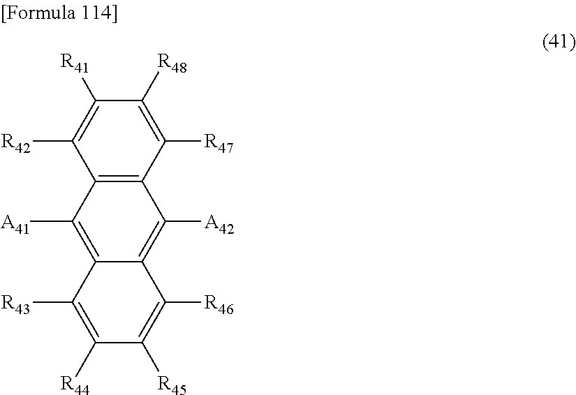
C12=C(C([R47])=C([R48])C([R41])=C1[R42])C([A42])=C1C(=C2[A41])C([R43])=C([R44])C([R45])=C1[R46]
